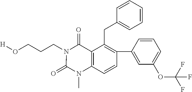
O(CCCN1C(=O)N(C)C2=C(C1=O)C(CC1=CC=CC=C1)=C(C1=CC(OC(F)(F)F)=CC=C1)C=C2)[H]
